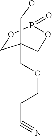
C1OP2(=O)OCC1(COCCC#N)CO2
